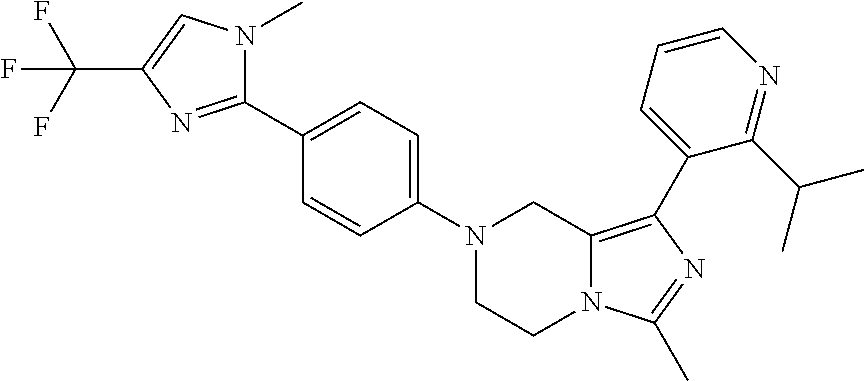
N1(C2=CC=C(C3=NC(C(F)(F)F)=CN3C)C=C2)CCN2C(=C(C3=CC=CN=C3C(C)C)N=C2C)C1
